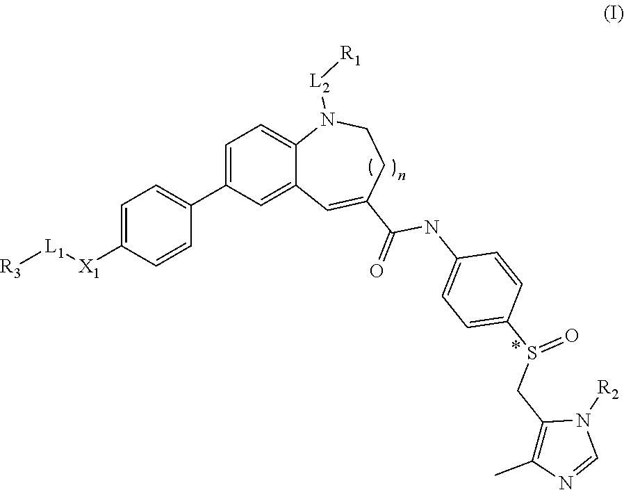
C1=C(C2=CC=C([X1][L1][R3])C=C2)C=C2C(=C1)N([L2][R1])CCC(C(=O)NC1=CC=C(S(CC3=C(C)N=CN3[R2])=O)C=C1)=C2
